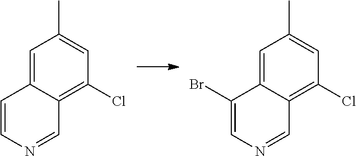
C1=C2C(=C(Cl)C=C1C)C=NC=C2Br.C1=C2C(=C(Cl)C=C1C)C=NC=C2
